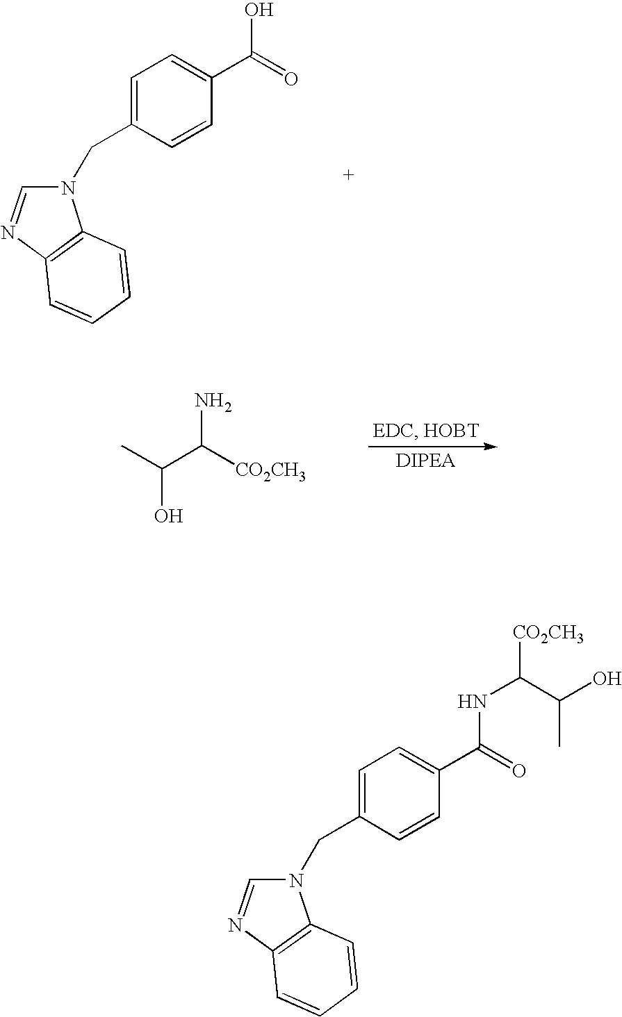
N1(CC2=CC=C(C(=O)O)C=C2)C=NC2=C1C=CC=C2.CC(C([CO2CH3])N)O.N1(CC2=CC=C(C(=O)NC(C(O)C)[CO2CH3])C=C2)C=NC2=C1C=CC=C2
